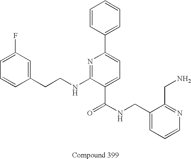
C1=CC(CCNC2=NC(C3=CC=CC=C3)=CC=C2C(NCC2=CC=CN=C2CN)=O)=CC(F)=C1
